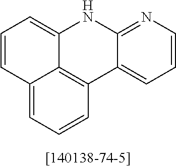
C1=CC2=CC=CC3=C2C(=C1)NC1=NC=CC=C31
